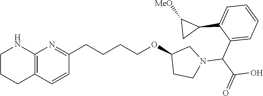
C(C1=CC=CC=C1C1CC1[MeO])(C(O)=O)N1CC(OCCCCC2=NC3=C(C=C2)CCCN3)CC1
